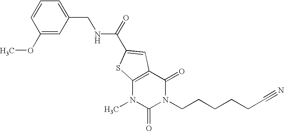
C1(OC)=CC(CNC(=O)C2=CC3=C(N(C)C(=O)N(CCCCCC#N)C3=O)S2)=CC=C1
